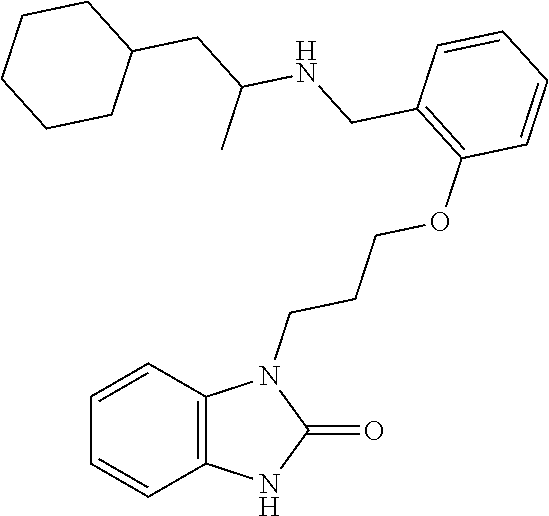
C1=CC2=C(C=C1)N(CCCOC1=C(CNC(CC3CCCCC3)C)C=CC=C1)C(=O)N2
